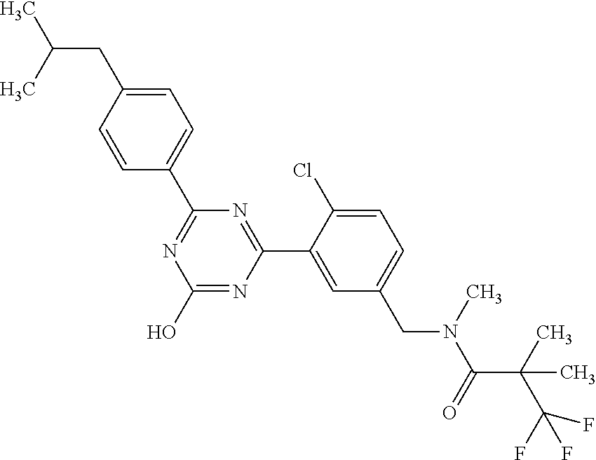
N1=C(C2=CC=C(CC(C)C)C=C2)N=C(C2=CC(CN(C(C(C(F)(F)F)(C)C)=O)C)=CC=C2Cl)N=C1O
